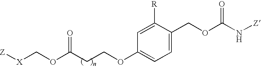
[X](COC(CCOC1=CC=C(COC(N[Z])=O)C([R])=C1)=O)[Z]
